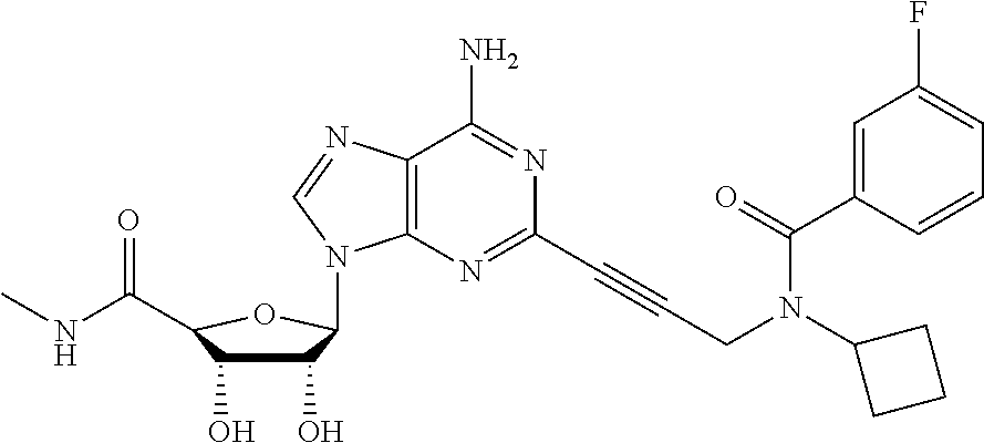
C1(O)C(O)C(C(NC)=O)OC1N1C2=C(C(N)=NC(C#CCN(C(=O)C3=CC(F)=CC=C3)C3CCC3)=N2)N=C1
